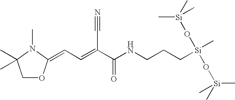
C(C=C(C(NCCC[Si](C)(O[Si](C)(C)C)O[Si](C)(C)C)=O)C#N)=C1OCC(C)(C)N1C
